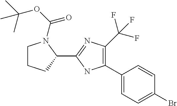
C1(C2=C(C(F)(F)F)N=C(C3N(C(OC(C)(C)C)=O)CCC3)N2)=CC=C(Br)C=C1
